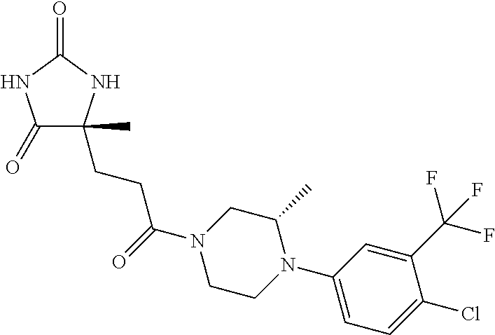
C1(=O)C(CCC(N2CCN(C3=CC=C(Cl)C(C(F)(F)F)=C3)C(C)C2)=O)(C)NC(=O)N1
